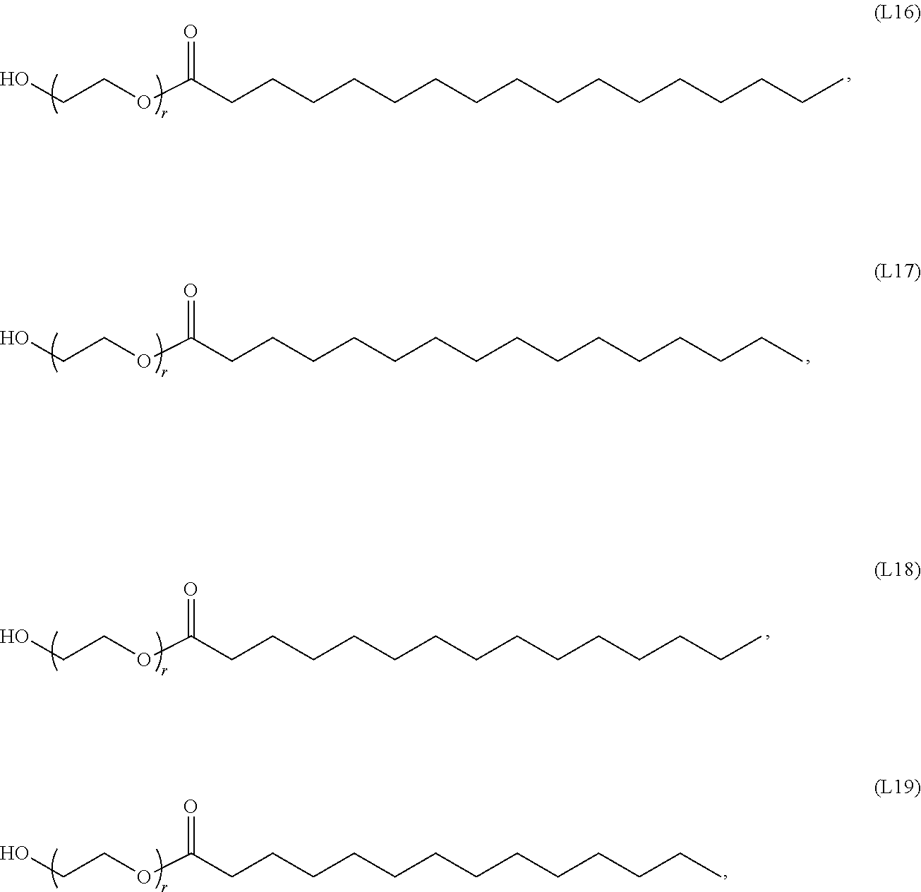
OCCOC(CCCCCCCCCCCCCCCC)=O.OCCOC(CCCCCCCCCCCCCCC)=O.OCCOC(CCCCCCCCCCCCCC)=O.OCCOC(CCCCCCCCCCCCC)=O
